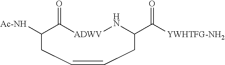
[Ac-NH]C1C(=O)[ADWV]NC(C([YWHTFG-NH2])=O)CC=CC1
